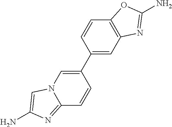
C1(C2=CN3C(=NC(N)=C3)C=C2)=CC2=C(C=C1)OC(N)=N2
